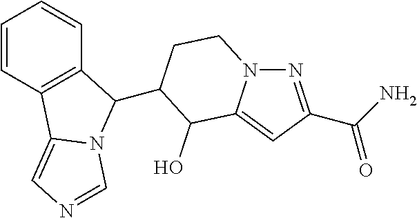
C1=CC2=C(C=C1)C(C1CCN3N=C(C(N)=O)C=C3C1O)N1C2=CN=C1
